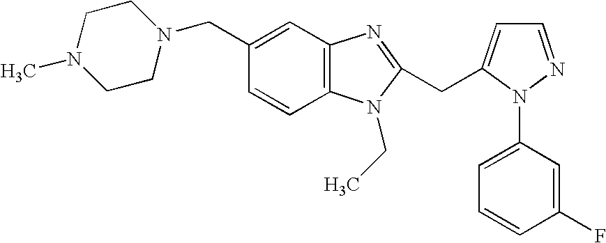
C1CN(CC2=CC3=C(C=C2)N(CC)C(CC2=CC=NN2C2=CC=CC(F)=C2)=N3)CCN1C
